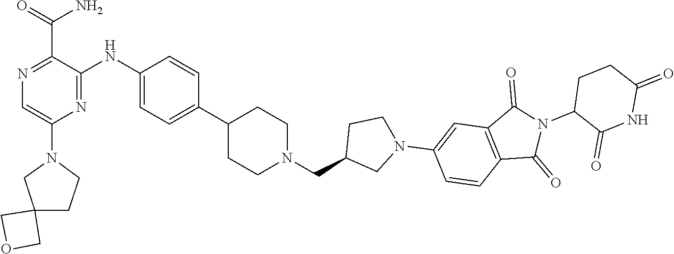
C1(N2CC3(CC2)COC3)=CN=C(C(N)=O)C(NC2=CC=C(C3CCN(CC4CN(C5=CC6=C(C=C5)C(=O)N(C5C(=O)NC(=O)CC5)C6=O)CC4)CC3)C=C2)=N1
